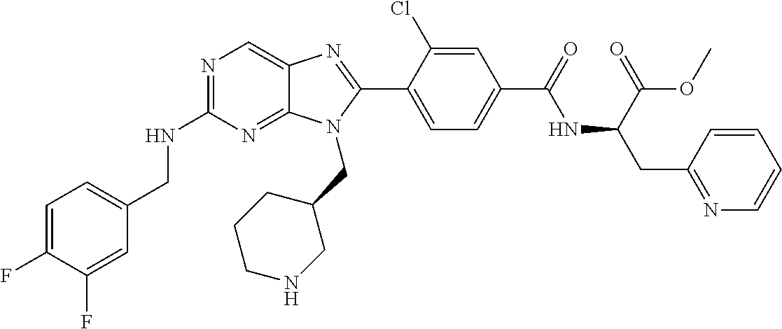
C1=C(F)C(F)=CC(CNC2=NC=C3C(=N2)N(CC2CCCNC2)C(C2=CC=C(C(=O)NC(CC4=NC=CC=C4)C(OC)=O)C=C2Cl)=N3)=C1
